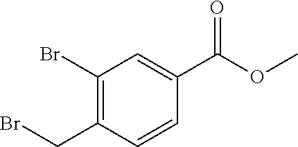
C1(Br)=C(CBr)C=CC(C(OC)=O)=C1
